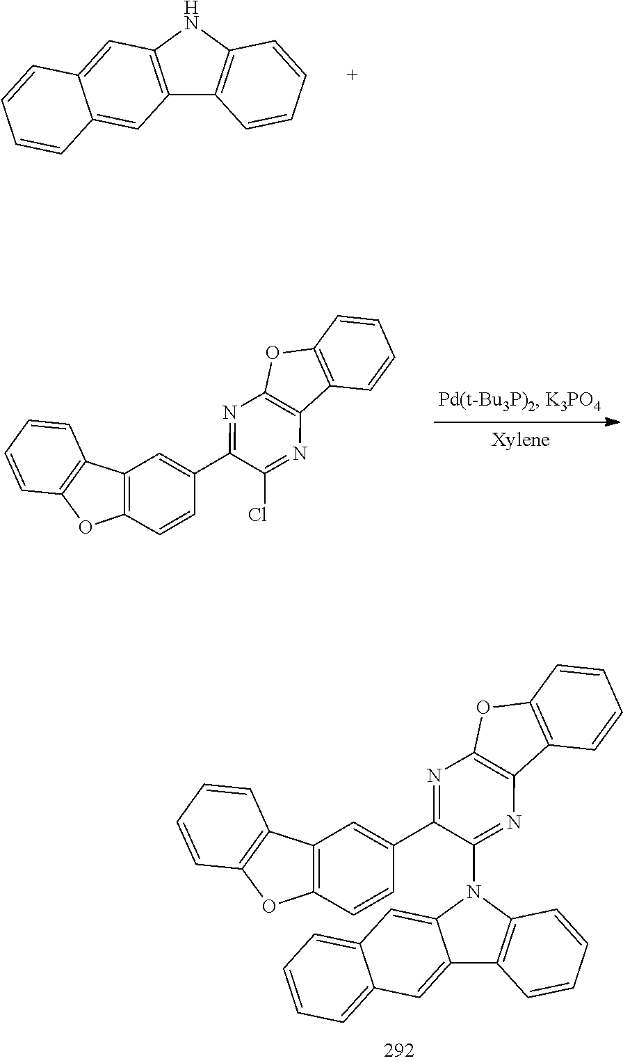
C12=C(NC3=C1C=CC=C3)C=C1C(=C2)C=CC=C1.C1=CC2=C(C=C1)OC1=C2N=C(Cl)C(C2=CC3=C(C=C2)OC2=C3C=CC=C2)=N1.C12=CC3=CC=CC=C3C=C1N(C1=NC3=C(OC4=C3C=CC=C4)N=C1C1=CC3=C(C=C1)OC1=C3C=CC=C1)C1=C2C=CC=C1
